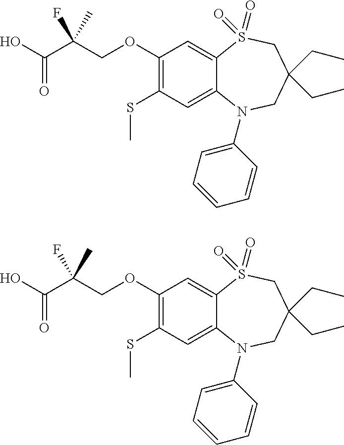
C1=CC=CC(N2C3=CC(SC)=C(OCC(C(O)=O)(C)F)C=C3S(=O)(=O)CC(CC)(CC)C2)=C1.C1=CC=CC(N2C3=CC(SC)=C(OCC(C(O)=O)(C)F)C=C3S(=O)(=O)CC(CC)(CC)C2)=C1
